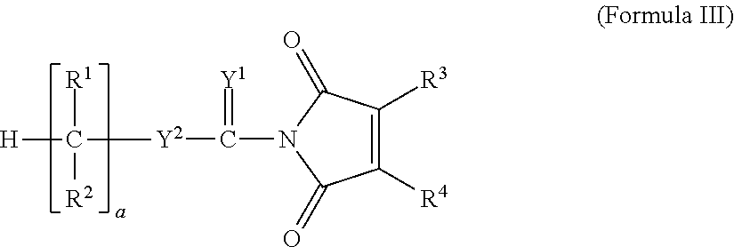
C1([R4])=C([R3])C(=O)N(C(=[Y1])[Y2]C([H])([R1])[R2])C1=O
